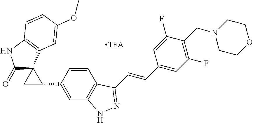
C1C(C2=CC3=C(C=C2)C(C=CC2=CC(F)=C(CN4CCOCC4)C(F)=C2)=NN3)C12C(=O)NC1=C2C=C(OC)C=C1
